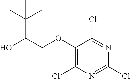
C1(OCC(O)C(C)(C)C)=C(Cl)N=C(Cl)N=C1Cl
